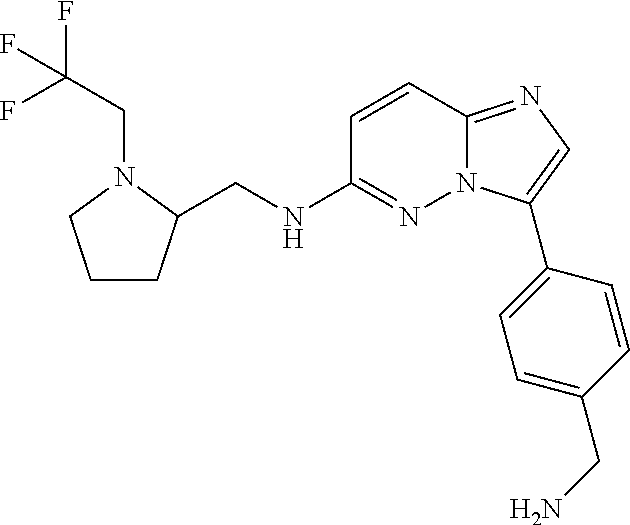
N(CC1CCCN1CC(F)(F)F)C1=NN2C(=NC=C2C2=CC=C(CN)C=C2)C=C1
